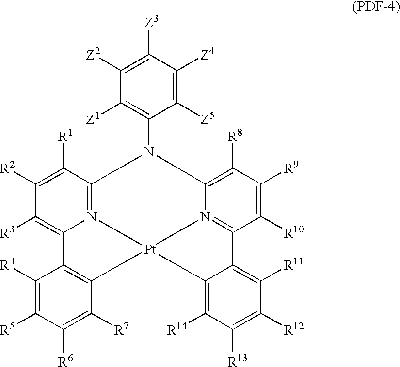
C1([Z3])=C([Z2])C([Z1])=C(N2C3=N4C(=C([R3])C([R2])=C3[R1])C3=C(C([R7])=C([R6])C([R5])=C3[R4])[Pt]43N4=C(C([R10])=C([R9])C([R8])=C24)C2=C([R11])C([R12])=C([R13])C([R14])=C23)C([Z5])=C1[Z4]
